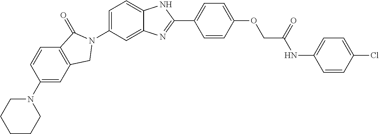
C1(N2CCCCC2)=CC2=C(C=C1)C(=O)N(C1=CC=C3C(=C1)N=C(C1=CC=C(OCC(=O)NC4=CC=C(Cl)C=C4)C=C1)N3)C2
